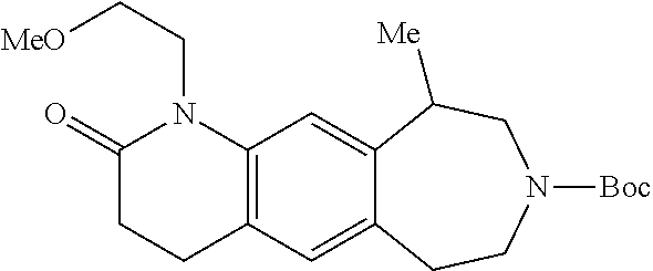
C(CN1C(=O)CCC2=C1C=C1C(=C2)CCN([Boc])CC1[Me])[MeO]
